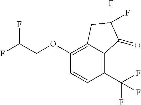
C1(OCC(F)F)=C2C(=C(C(F)(F)F)C=C1)C(=O)C(F)(F)C2
